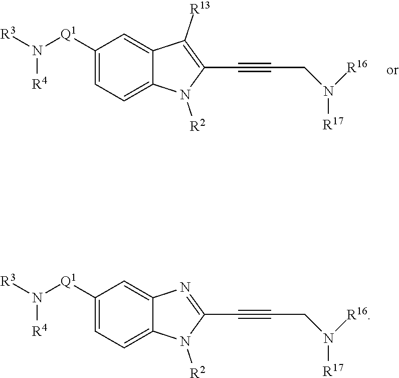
C1([Q1]N([R3])[R4])=CC=C2C(=C1)C([R13])=C(C#CCN([R16])[R17])N2[R2].C1([Q1]N([R3])[R4])=CC=C2C(=C1)N=C(C#CCN([R16])[R17])N2[R2]
